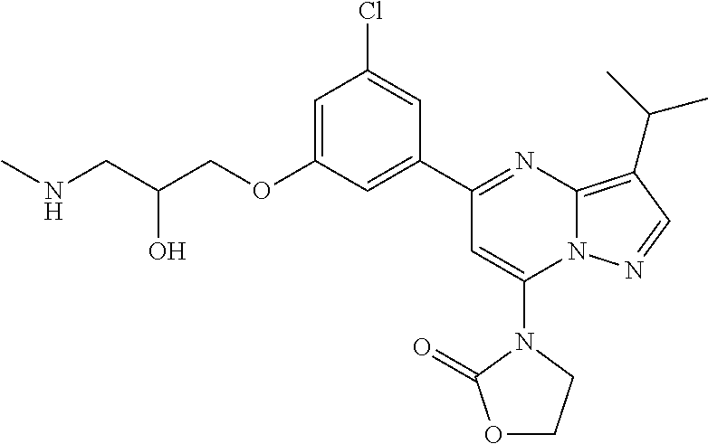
C1=C(OCC(CNC)O)C=C(C2=NC3=C(C(C)C)C=NN3C(N3C(=O)OCC3)=C2)C=C1Cl
